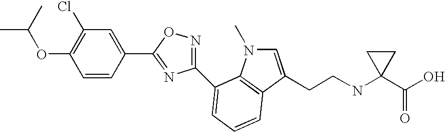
C1(OC(C)C)=C(Cl)C=C(C2=NC(C3=CC=CC4=C3N(C)C=C4CCNC3(C(O)=O)CC3)=NO2)C=C1
